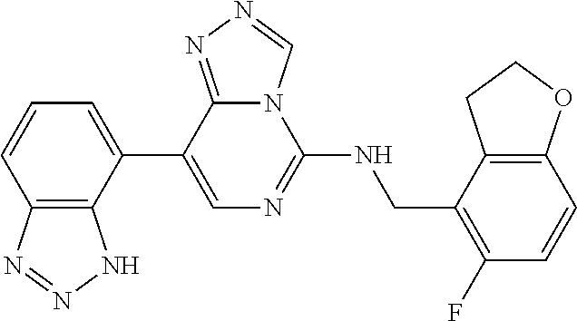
C1(C2=CC=CC3=C2NN=N3)=CN=C(NCC2=C(F)C=CC3=C2CCO3)N2C1=NN=C2
